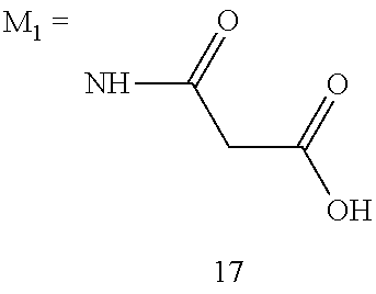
NC(=O)CC(O)=O
